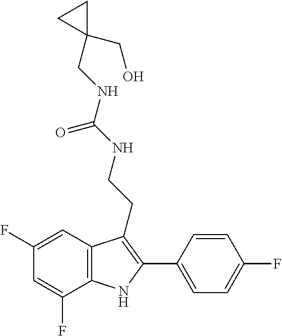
C1=C(F)C2=C(C=C1F)C(CCNC(NCC1(CO)CC1)=O)=C(C1=CC=C(F)C=C1)N2
